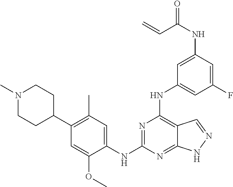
C1(NC2=C3C(=NC(NC4=CC(C)=C(C5CCN(C)CC5)C=C4OC)=N2)NN=C3)=CC(F)=CC(NC(=O)C=C)=C1
